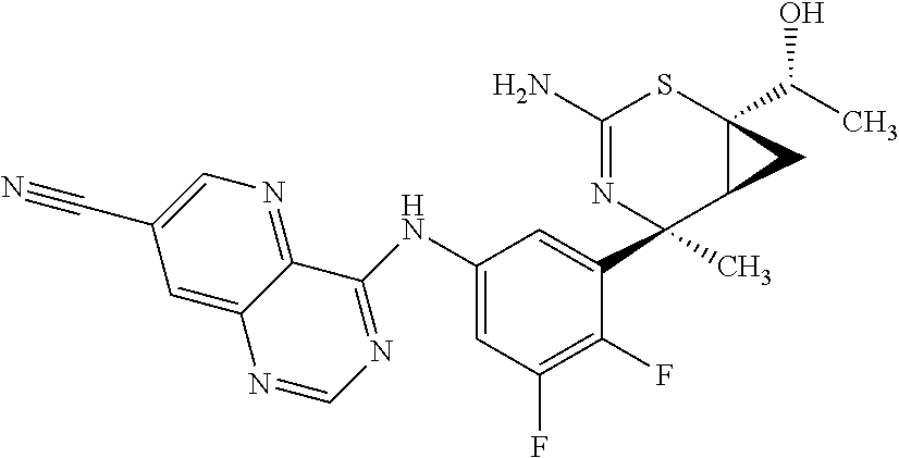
N(C1=CC(F)=C(F)C(C2(C)N=C(N)SC3(C(C)O)C2C3)=C1)C1=NC=NC2=CC(C#N)=CN=C12
